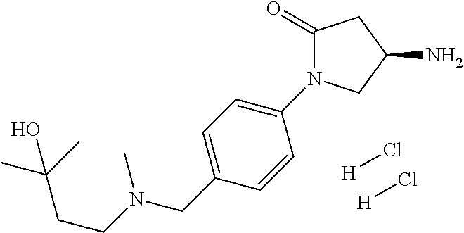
N(CC1=CC=C(N2C(=O)CC(N)C2)C=C1)(C)CCC(C)(C)O.[H]Cl.[H]Cl
